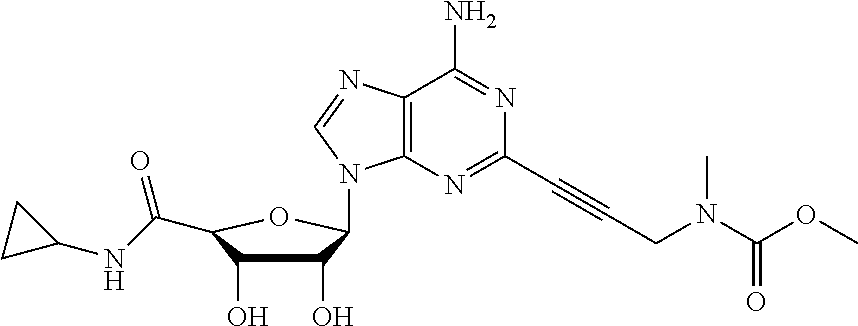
C12=C(N=CN1C1C(O)C(O)C(C(NC3CC3)=O)O1)C(N)=NC(C#CCN(C(OC)=O)C)=N2
